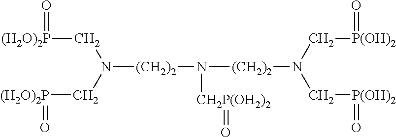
C([(H2O)2P]=O)N(C[(H2O)2P]=O)[(CH2)2]N([(CH2)2]N(C[P(OH)2]=O)C[P(OH)2]=O)[CH2P(OH2)2]=O
